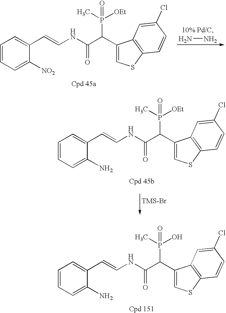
NN.C1=CC=C([NO2])C(C=CNC(C(P([OEt])(C)=O)C2=CSC3=C2C=C(Cl)C=C3)=O)=C1.C1=CC=C(N)C(C=CNC(C(P([OEt])(C)=O)C2=CSC3=C2C=C(Cl)C=C3)=O)=C1.C1=CC=C(N)C(C=CNC(C(P(O)(C)=O)C2=CSC3=C2C=C(Cl)C=C3)=O)=C1
